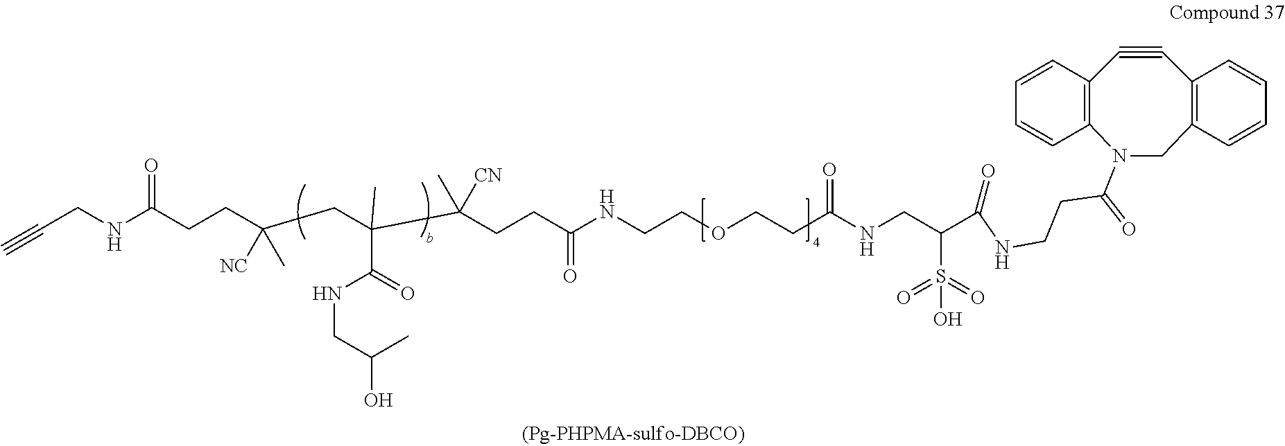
C(CNC(CCC(CC(C(CCC(NCCOCCC(NCC(C(NCCC(N1C2=C(C#CC3=C(C1)C=CC=C3)C=CC=C2)=O)=O)S(=O)(=O)O)=O)=O)(C)[CN])(C(=O)NCC(O)C)C)(C)[NC])=O)#C
